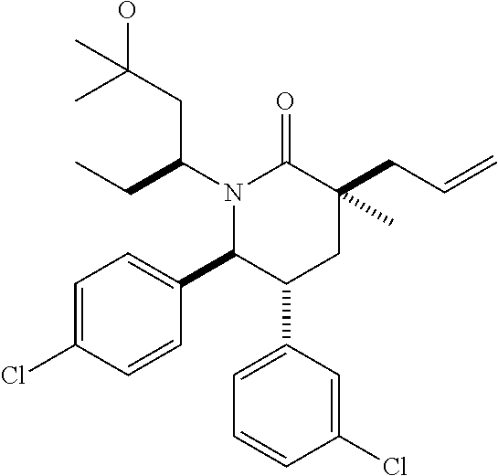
N1(C(CC)CC(O)(C)C)C(C2=CC=C(Cl)C=C2)C(C2=CC=CC(Cl)=C2)CC(CC=C)(C)C1=O
